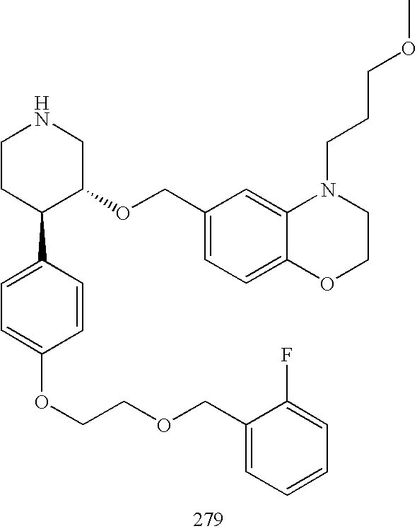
C1CC(C2=CC=C(OCCOCC3=CC=CC=C3F)C=C2)C(OCC2=CC=C3C(=C2)N(CCCOC)CCO3)CN1
